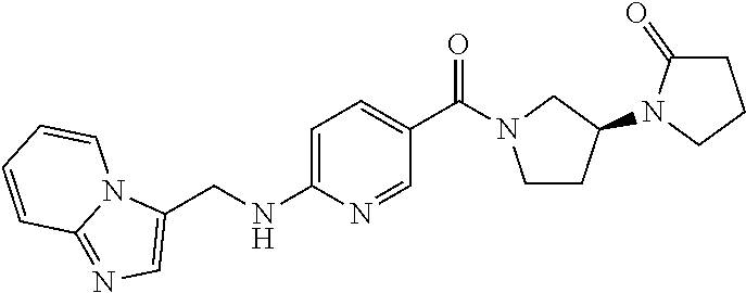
C1=C(NCC2=CN=C3N2C=CC=C3)N=CC(C(=O)N2CCC(N3C(=O)CCC3)C2)=C1
